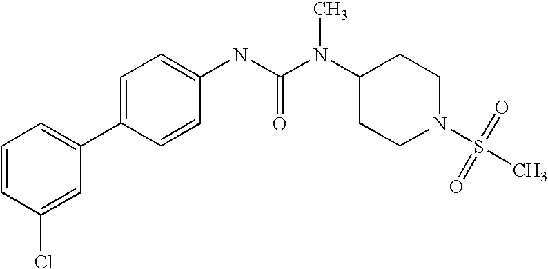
C1=CC(Cl)=CC(C2=CC=C(NC(N(C3CCN(S(C)(=O)=O)CC3)C)=O)C=C2)=C1
